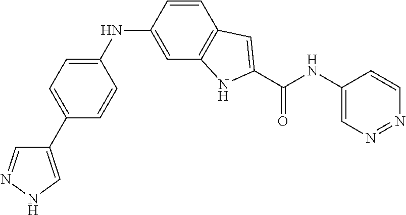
C1=CC(NC2=CC=C(C3=CNN=C3)C=C2)=CC2=C1C=C(C(NC1=CN=NC=C1)=O)N2
